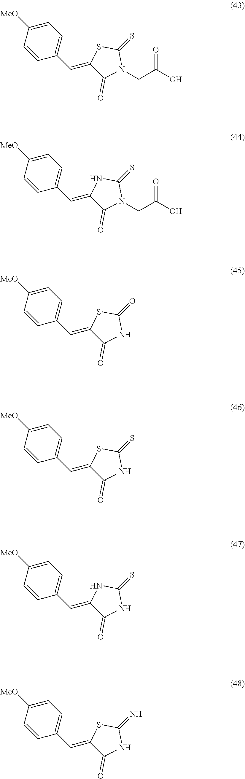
C1(=S)SC(=CC2=CC=C([MeO])C=C2)C(=O)N1CC(O)=O.C1(=S)NC(=CC2=CC=C([MeO])C=C2)C(=O)N1CC(O)=O.C1(=O)SC(=CC2=CC=C([MeO])C=C2)C(=O)N1.C1(=S)SC(=CC2=CC=C([MeO])C=C2)C(=O)N1.C1(=S)NC(=CC2=CC=C([MeO])C=C2)C(=O)N1.C1(=N)SC(=CC2=CC=C([MeO])C=C2)C(=O)N1
